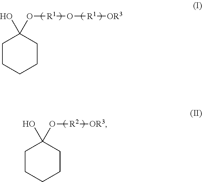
C1CCCCC1(O)O[R1]O[R1][OR3].C1CCCCC1(O)O[R2][OR3]
